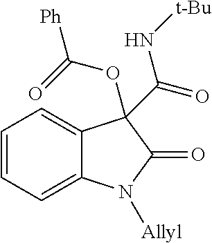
C1=CC=C2C(=C1)C(C(=O)N[t-Bu])(OC(=O)[Ph])C(=O)N2[Allyl]
